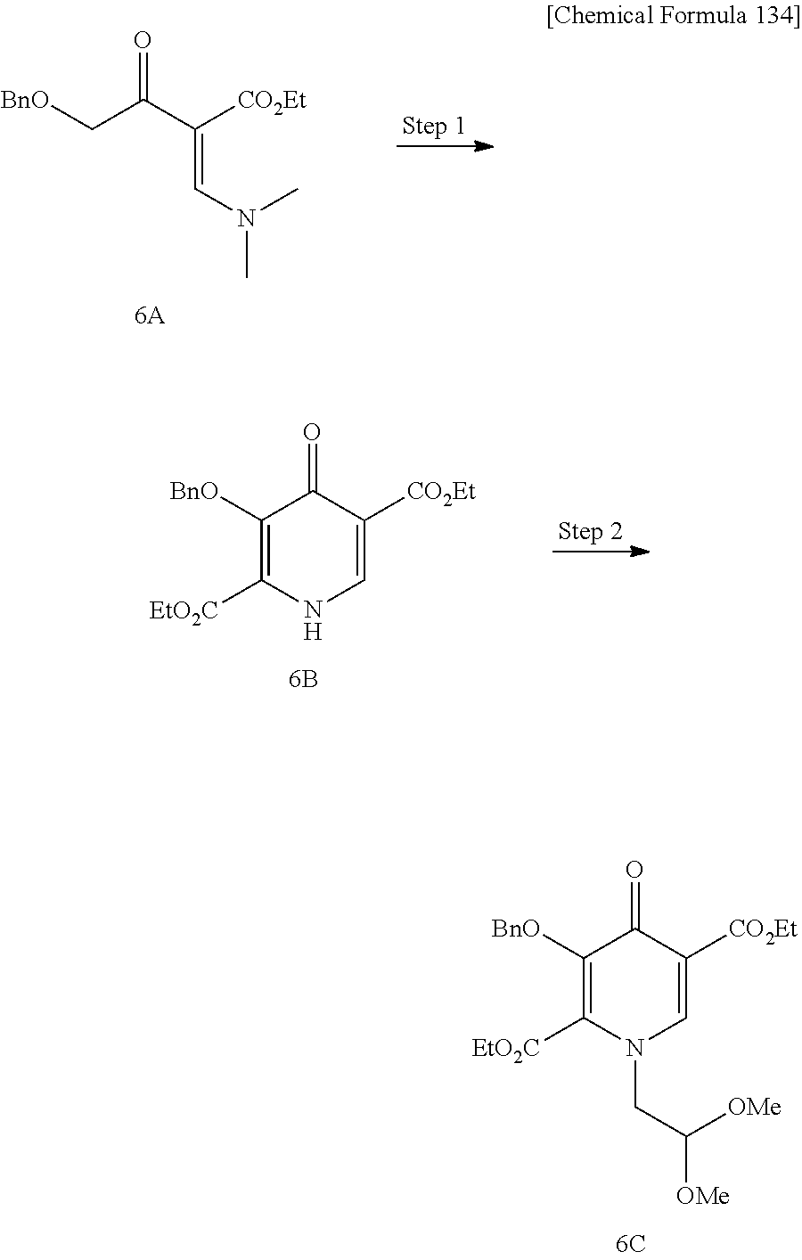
O=C(C([CO2Et])=CN(C)C)C[BnO].C1([BnO])=C([EtO2C])NC=C([CO2Et])C1=O.C1([BnO])=C([EtO2C])N(CC([OMe])[OMe])C=C([CO2Et])C1=O
